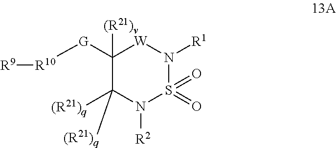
C1([G][R10][R9])([(R21)v])C([(R21)q])([(R21)q])N([R2])S(=O)(=O)N([R1])[W]1
